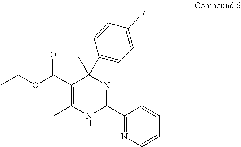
C1(C(OCC)=O)=C(C)NC(C2=NC=CC=C2)=NC1(C)C1=CC=C(F)C=C1
